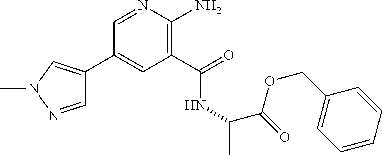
C1(C2=CN(C)N=C2)=CC(C(=O)NC(C)C(=O)OCC2=CC=CC=C2)=C(N)N=C1
